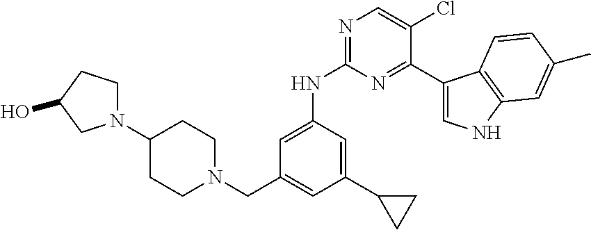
C1(C2CC2)=CC(NC2=NC=C(Cl)C(C3=CNC4=C3C=CC(C)=C4)=N2)=CC(CN2CCC(N3CCC(O)C3)CC2)=C1
